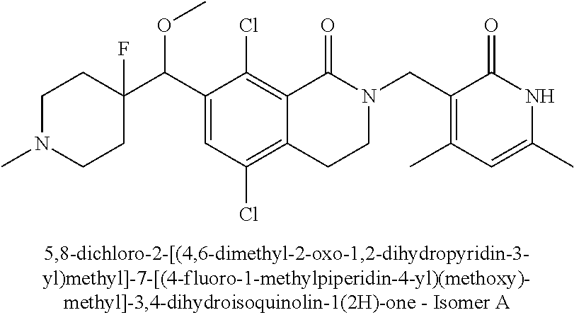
C12=C(Cl)C=C(C(C3(F)CCN(C)CC3)OC)C(Cl)=C1C(=O)N(CC1=C(C)C=C(C)NC1=O)CC2
